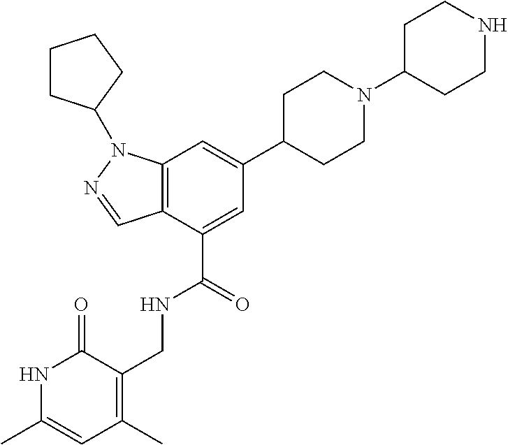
C12=C(C(C(=O)NCC3=C(C)C=C(C)NC3=O)=CC(C3CCN(C4CCNCC4)CC3)=C1)C=NN2C1CCCC1
